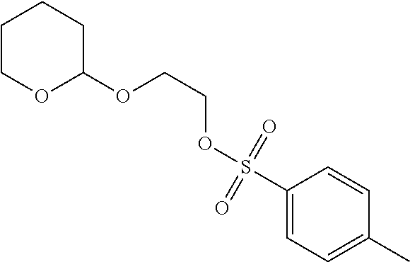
C1COC(OCCOS(=O)(=O)C2=CC=C(C)C=C2)CC1
